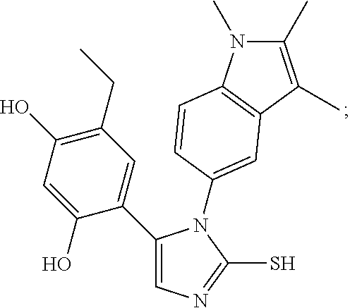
C1(C2=CN=C(S)N2C2=CC3=C(N(C)C(C)=C3C)C=C2)=CC(CC)=C(O)C=C1O
